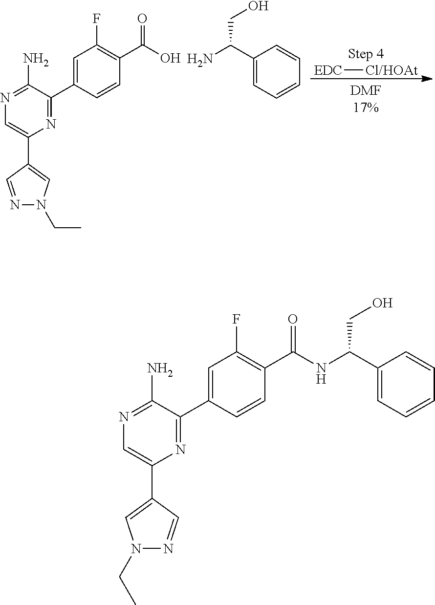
[EDC][Cl/HOAt].N1=C(N)C(C2=CC(F)=C(C(O)=O)C=C2)=NC(C2=CN(CC)N=C2)=C1.C1(C(N)CO)=CC=CC=C1.N1=C(N)C(C2=CC(F)=C(C(NC(CO)C3=CC=CC=C3)=O)C=C2)=NC(C2=CN(CC)N=C2)=C1
